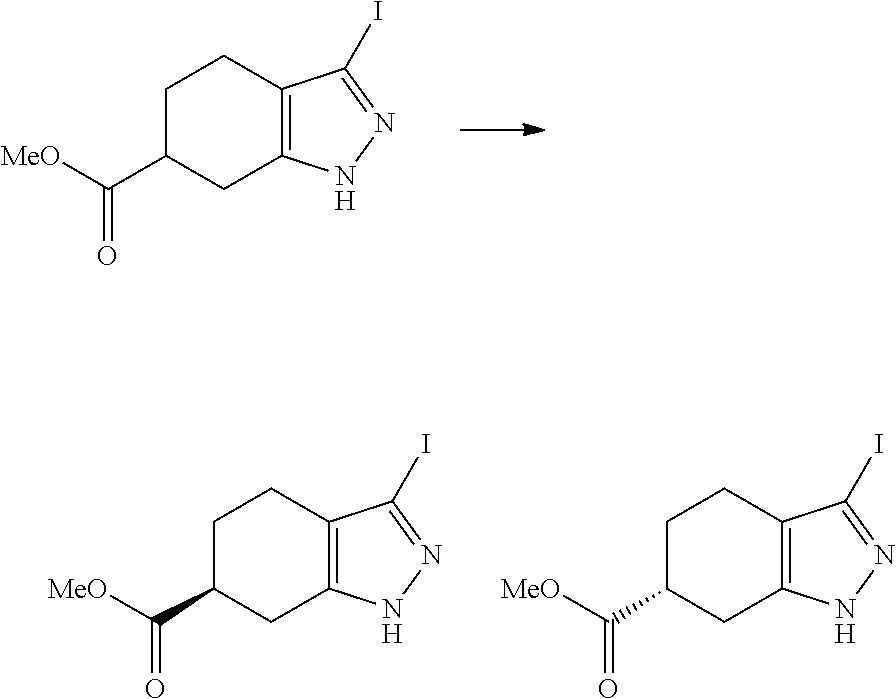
C1C(C([MeO])=O)CC2=C(C1)C(I)=NN2.C1C(C([MeO])=O)CC2=C(C1)C(I)=NN2.C1C(C([MeO])=O)CC2=C(C1)C(I)=NN2
